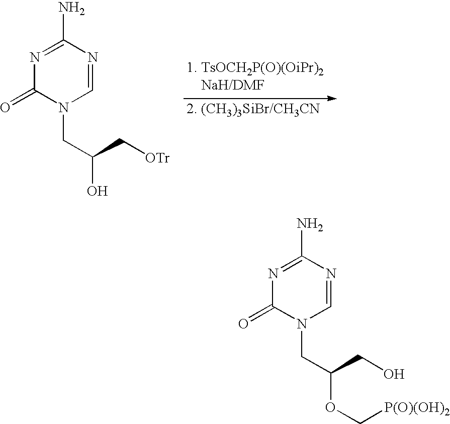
N1=C(N)N=CN(CC(O)C[OTr])C1=O.N1=C(N)N=CN(CC(OC[P(O)(OH)2])CO)C1=O
